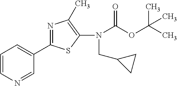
C1(C2=NC(C)=C(N(C(OC(C)(C)C)=O)CC3CC3)S2)=CC=CN=C1
